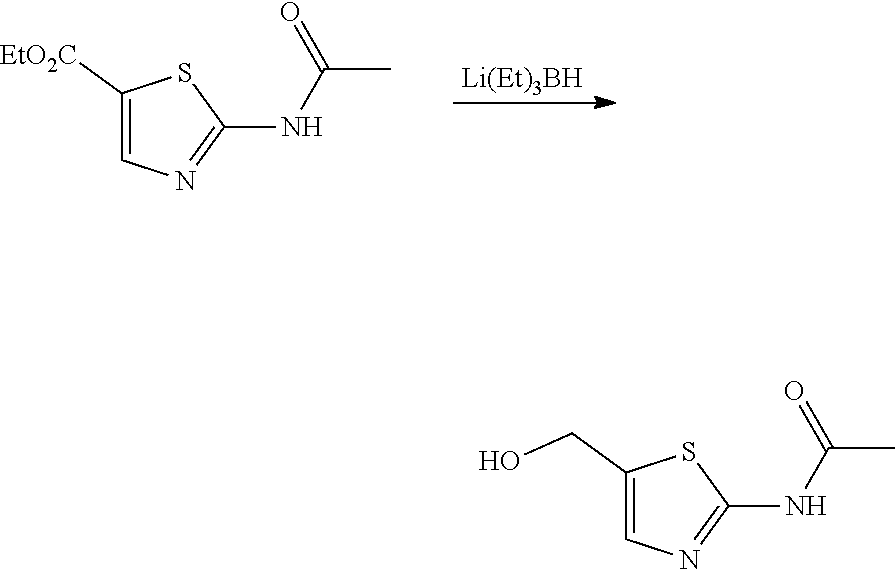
[Li(Et)3BH].C1([EtO2C])=CN=C(NC(C)=O)S1.C1(CO)=CN=C(NC(C)=O)S1
